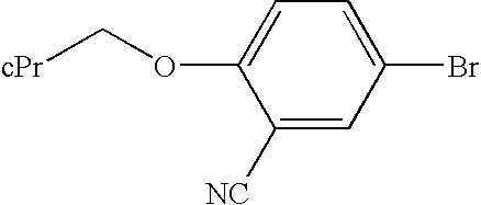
C1(OC[cPr])=CC=C(Br)C=C1[NC]
